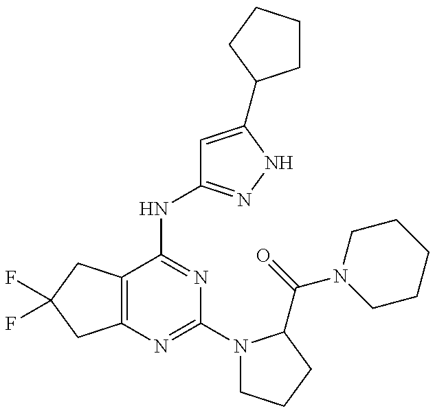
C12=C(C(NC3=NNC(C4CCCC4)=C3)=NC(N3CCCC3C(=O)N3CCCCC3)=N1)CC(F)(F)C2
